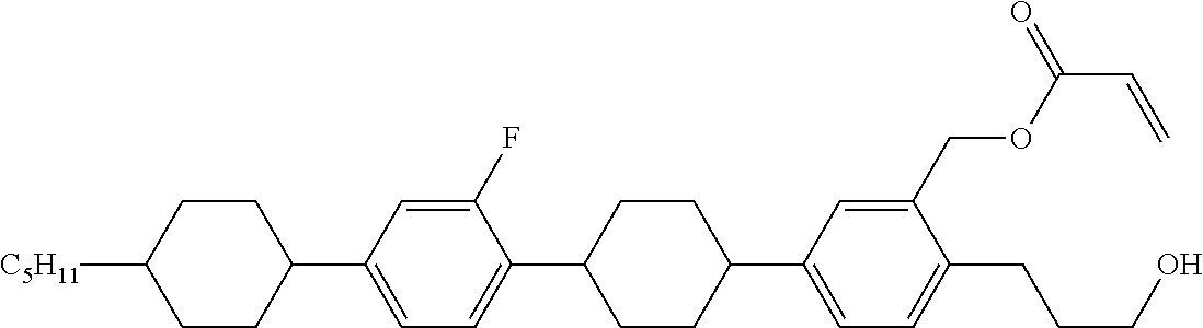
C1CC([C5H11])CCC1C1=CC=C(C2CCC(C3=CC=C(CCCO)C(COC(C=C)=O)=C3)CC2)C(F)=C1
